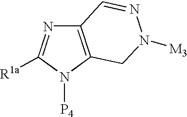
C12=C(N([P4])C([R1a])=N1)CN([M3])N=C2
